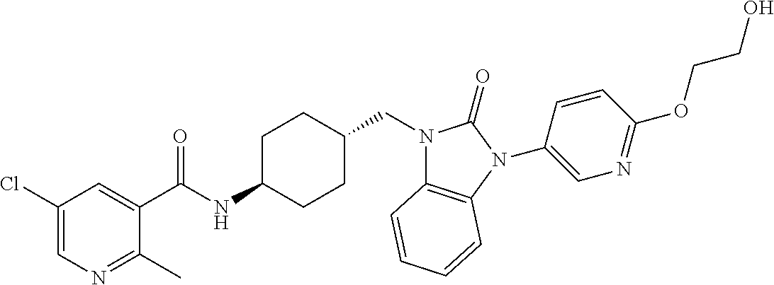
C1(C(NC2CCC(CN3C4=C(N(C5=CN=C(OCCO)C=C5)C3=O)C=CC=C4)CC2)=O)=CC(Cl)=CN=C1C
